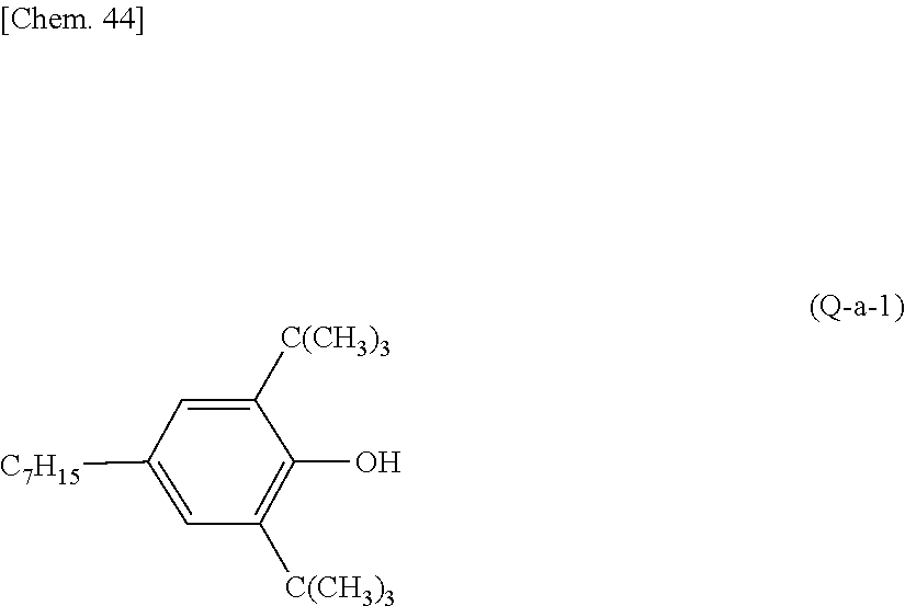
[C7H15]C1=CC([C(CH3)3])=C(O)C([C(CH3)3])=C1
